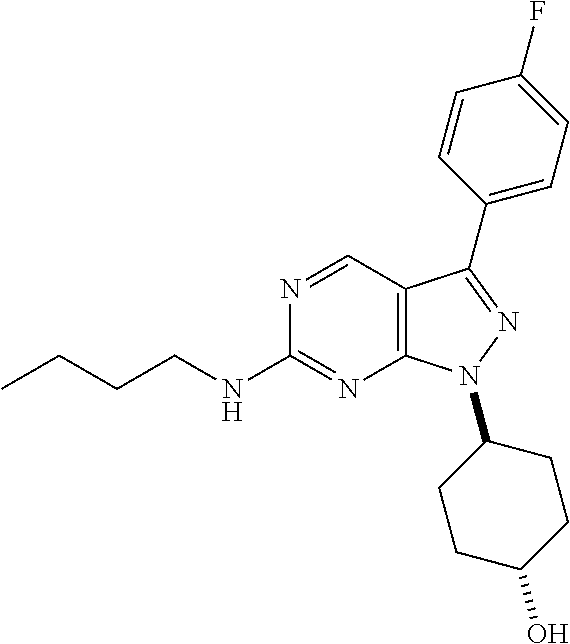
N1=CC2=C(N=C1NCCCC)N(C1CCC(O)CC1)N=C2C1=CC=C(F)C=C1
